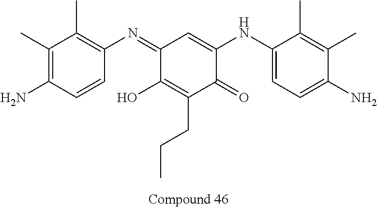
C1(=NC2=C(C)C(C)=C(N)C=C2)C(O)=C(CCC)C(=O)C(NC2=CC=C(N)C(C)=C2C)=C1
